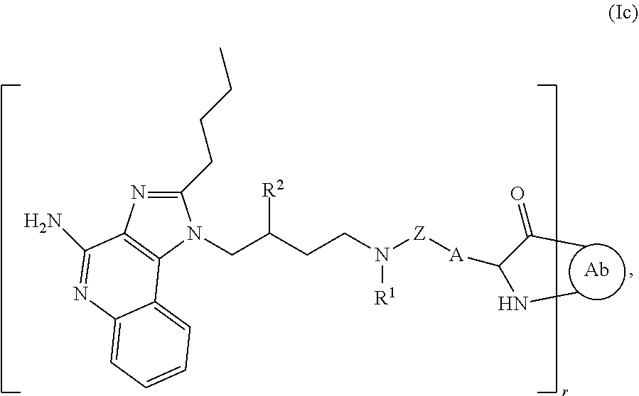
C1(CCCC)=NC2=C(N1CC([R2])CCN([Z][A]C(NC)C(C)=O)[R1])C1=CC=CC=C1N=C2N.[Ab]
